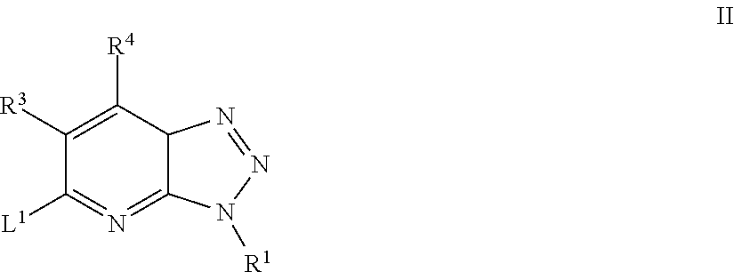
C1([R3])=C([R4])C2C(=N=C1[L1])N([R1])N=N2
